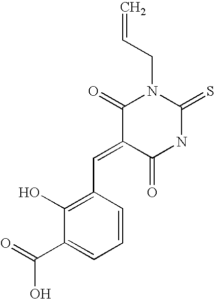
O=C1C(=CC2=C(O)C(C(O)=O)=CC=C2)C(=O)N(CC=C)C(=S)N1
